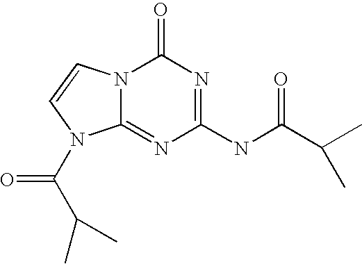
N12C(=NC(NC(=O)C(C)C)=NC1=O)N(C(=O)C(C)C)C=C2
